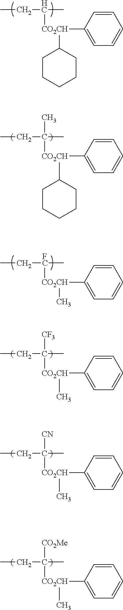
CCC([CO2CH](C1=CC=CC=C1)C1CCCCC1)C.CCC([CO2CH](C1=CC=CC=C1)C1CCCCC1)(C)C.CC[FC]([CO2CH](C1=CC=CC=C1)C)C.CCC([CO2CH](C1=CC=CC=C1)C)([CF3])C.CCC([CO2CH](C1=CC=CC=C1)C)([CN])C.CCC([CO2CH](C1=CC=CC=C1)C)([CO2Me])C
